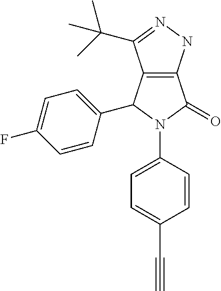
C12=C(NN=C1C(C)(C)C)C(=O)N(C1=CC=C(C#C)C=C1)C2C1=CC=C(F)C=C1
